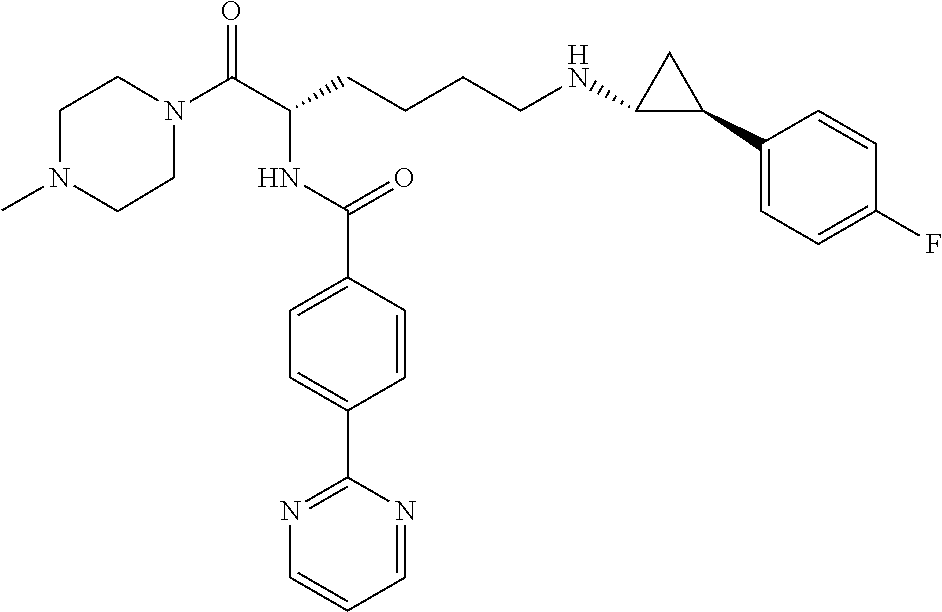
C1N(C(C(CCCCNC2C(C3=CC=C(F)C=C3)C2)NC(C2=CC=C(C3=NC=CC=N3)C=C2)=O)=O)CCN(C)C1
